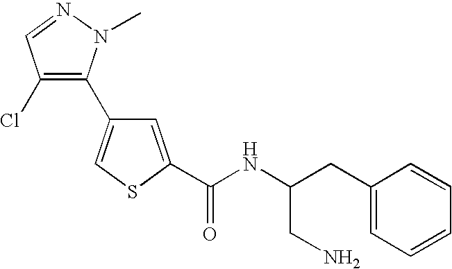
C1(C2=CSC(C(NC(CC3=CC=CC=C3)CN)=O)=C2)=C(Cl)C=NN1C
